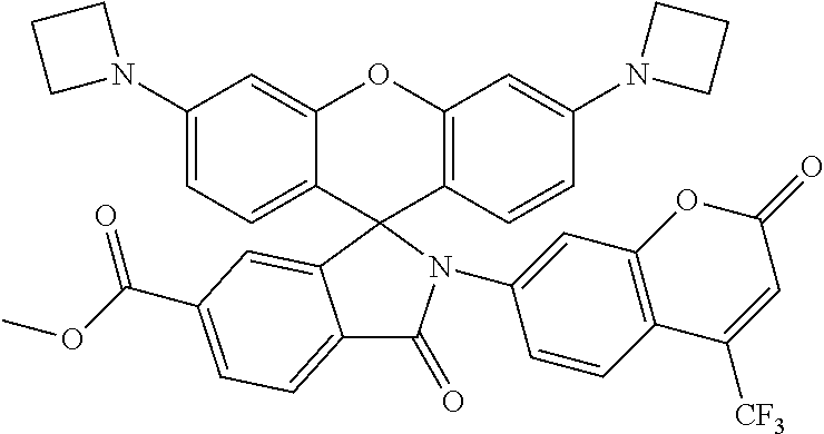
C1(N2CCC2)=CC=C2C(=C1)OC1=C(C23C2=CC(C(OC)=O)=CC=C2C(=O)N3C2=CC3=C(C=C2)C([CF3])=CC(=O)O3)C=CC(N2CCC2)=C1
